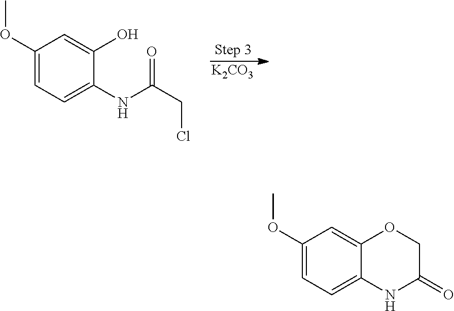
[K2CO3].C1(OC)=CC=C(NC(CCl)=O)C(O)=C1.C1(OC)=CC=C2C(=C1)OCC(=O)N2
